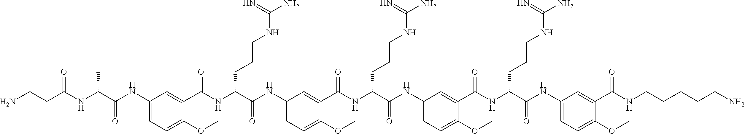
C1(NC(C(NC(CCN)=O)C)=O)=CC=C(OC)C(C(NC(C(NC2=CC=C(OC)C(C(NC(C(NC3=CC=C(OC)C(C(NC(C(NC4=CC=C(OC)C(C(NCCCCCN)=O)=C4)=O)CCCNC(N)=N)=O)=C3)=O)CCCNC(N)=N)=O)=C2)=O)CCCNC(N)=N)=O)=C1
